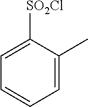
C1=C(C)C([SO2Cl])=CC=C1
